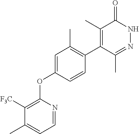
C1([F3C])=C(OC2=CC(C)=C(C3=C(C)C(=O)NN=C3C)C=C2)N=CC=C1C
